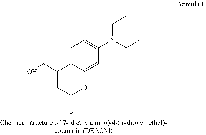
C1=C2C(=CC(N(CC)CC)=C1)OC(=O)C=C2CO
